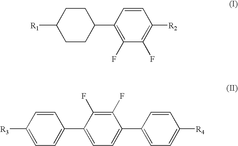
C1CC(C2=C(F)C(F)=C([R2])C=C2)CCC1[R1].C1([R3])=CC=C(C2=CC=C(C3=CC=C([R4])C=C3)C(F)=C2F)C=C1
